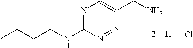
N1=C(NCCCC)N=NC(CN)=C1.[H]Cl
